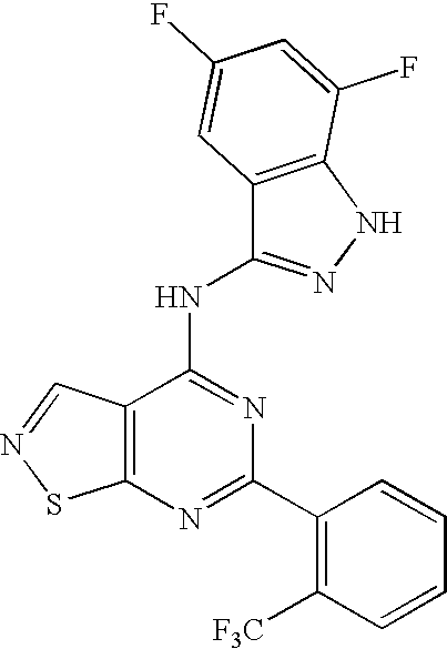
C12=C(N=C(C3=C([F3C])C=CC=C3)N=C1NC1=NNC3=C1C=C(F)C=C3F)SN=C2
